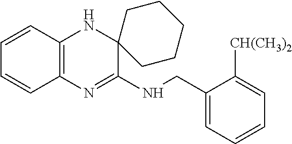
C1=CC2=C(C=C1)N=C(NCC1=CC=CC=C1[CH(CH3)2])C1(N2)CCCCC1
